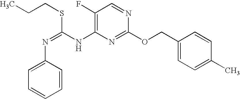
C1(F)=C(NC(=NC2=CC=CC=C2)SCCC)N=C(OCC2=CC=C(C)C=C2)N=C1
